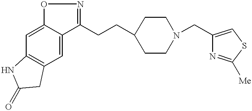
C1(CCC2CCN(CC3=CSC([Me])=N3)CC2)=NOC2=CC3=C(C=C12)CC(=O)N3
